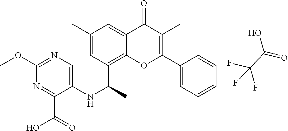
C1=CC=CC=C1C1=C(C)C(=O)C2=CC(C)=CC(C(NC3=CN=C(OC)N=C3C(O)=O)C)=C2O1.FC(F)(C(O)=O)F
